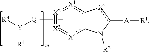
[X2]1=[X3]=[X4]c2c([X1]=1)-[X5]c([A][R1])N2[R2].C[Q1][Y]([R3])[R4]
